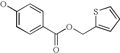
OC1=CC=C(C(OCC2=CC=CS2)=O)C=C1
